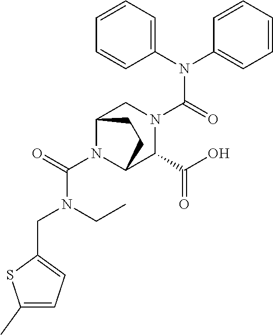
C(N1C2C(C(O)=O)N(C(N(C3=CC=CC=C3)C3=CC=CC=C3)=O)CC1CC2)(=O)N(CC)CC1=CC=C(C)S1
